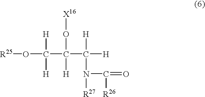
[R25]OC(C(C([H])(N(C([R26])=O)[R27])[H])(O[X16])[H])([H])[H]
